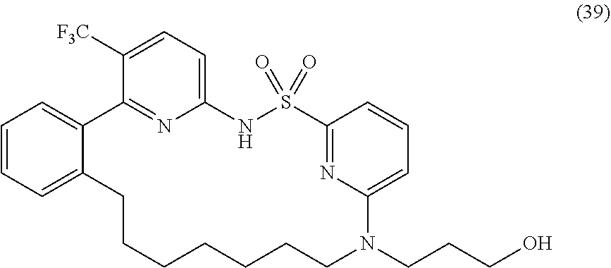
C1([F3C])=CC=C2N=C1C1=CC=CC=C1CCCCCCCN(CCCO)C1=CC=CC(=N1)S(=O)(=O)N2
